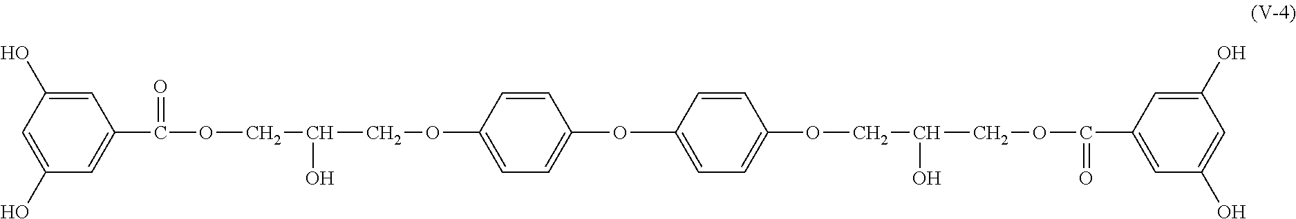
C1(O)=CC(O)=CC(C(OCC(O)COC2=CC=C(OC3=CC=C(OCC(O)COC(C4=CC(O)=CC(O)=C4)=O)C=C3)C=C2)=O)=C1
